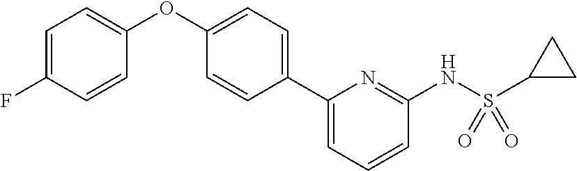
C1=C(F)C=CC(OC2=CC=C(C3=CC=CC(NS(=O)(=O)C4CC4)=N3)C=C2)=C1
